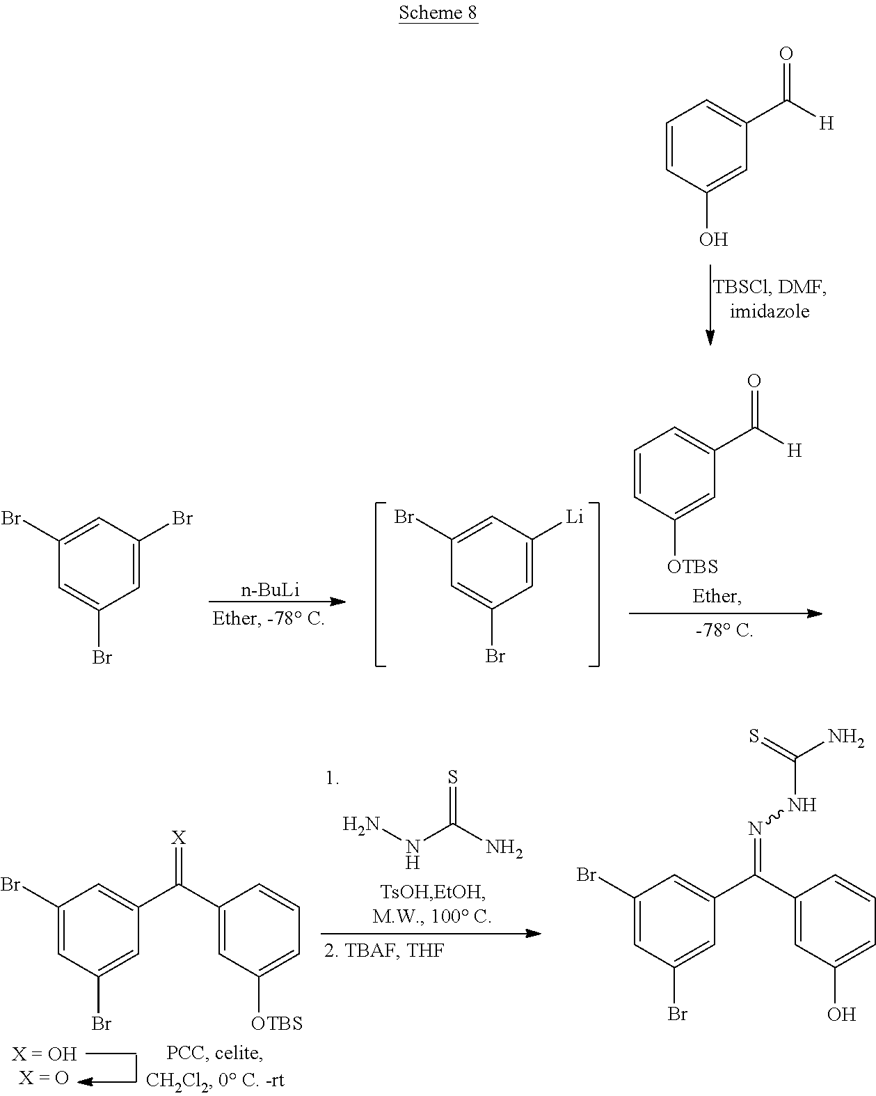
C1=CC(O)=CC(C([H])=O)=C1.C1=C([Li])C=C(Br)C=C1Br.C1=C(Br)C=C(Br)C=C1Br.[n-BuLi].C1=CC([OTBS])=CC(C([H])=O)=C1.N(C(N)=S)N.C1(Br)=CC(Br)=CC(C(C2=CC([OTBS])=CC=C2)=[X])=C1.C1(Br)=CC(Br)=CC(C(C2=CC(O)=CC=C2)=NNC(N)=S)=C1
